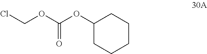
ClCOC(OC1CCCCC1)=O
